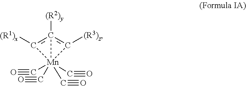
[Mn]12(C#O)(C#O)(C#O)(C#O)c([(R1)x])c1([(R2)y])c2[(R3)z]
